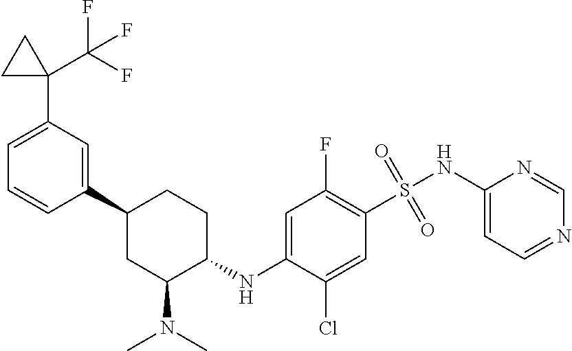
C1(C2CC(N(C)C)C(NC3=CC(F)=C(S(NC4=CC=NC=N4)(=O)=O)C=C3Cl)CC2)=CC(C2(C(F)(F)F)CC2)=CC=C1
